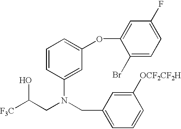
C(CN(CC1=CC=CC([OCF2CF2H])=C1)C1=CC(OC2=CC(F)=CC=C2Br)=CC=C1)([F3C])O
